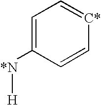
C1=C([*N][H])C=C[C*]=C1
